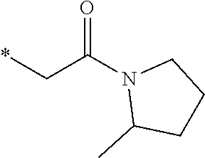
*CC(N1C(C)CCC1)=O
